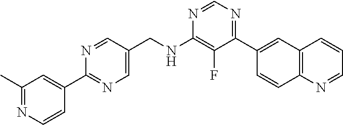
N1=CN=C(C2=CC3=C(C=C2)N=CC=C3)C(F)=C1NCC1=CN=C(C2=CC(C)=NC=C2)N=C1
